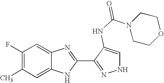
C1=C2C(=CC(F)=C1C)N=C(C1=NNC=C1NC(N1CCOCC1)=O)N2
